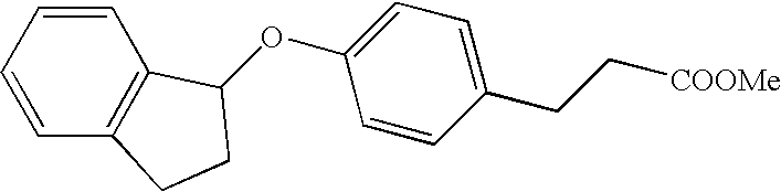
C1(CC[COOMe])=CC=C(OC2C3=C(C=CC=C3)CC2)C=C1
